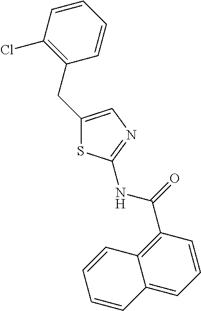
C1=CC=CC(Cl)=C1CC1=CN=C(NC(C2=C3C(=CC=C2)C=CC=C3)=O)S1
